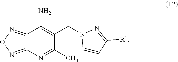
C12=NON=C1N=C(C)C(CN1C=CC([R1])=N1)=C2N
